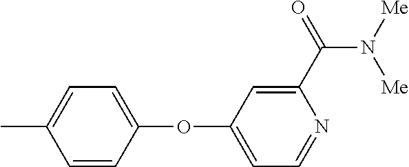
C1=C(C)C=CC(OC2=CC=NC(C(N([Me])[Me])=O)=C2)=C1
